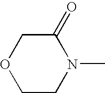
C1(=O)COCCN1C
